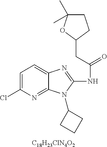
[C18H23ClN4O2].C1=C(Cl)N=C2C(=C1)N=C(NC(=O)CC1OC(C)(C)CC1)N2C1CCC1
